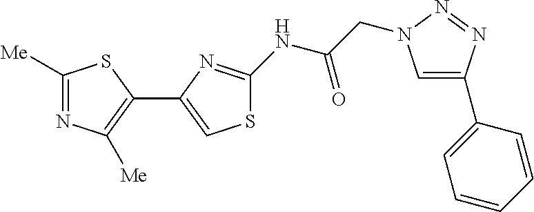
C1([Me])=NC([Me])=C(C2=CSC(NC(CN3C=C(C4=CC=CC=C4)N=N3)=O)=N2)S1
